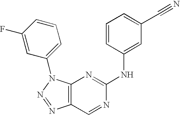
C1=CC(NC2=NC3=C(C=N2)N=NN3C2=CC=CC(F)=C2)=CC(C#N)=C1
